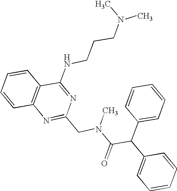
C1=CC2=C(C=C1)C(NCCCN(C)C)=NC(CN(C(C(C1=CC=CC=C1)C1=CC=CC=C1)=O)C)=N2
